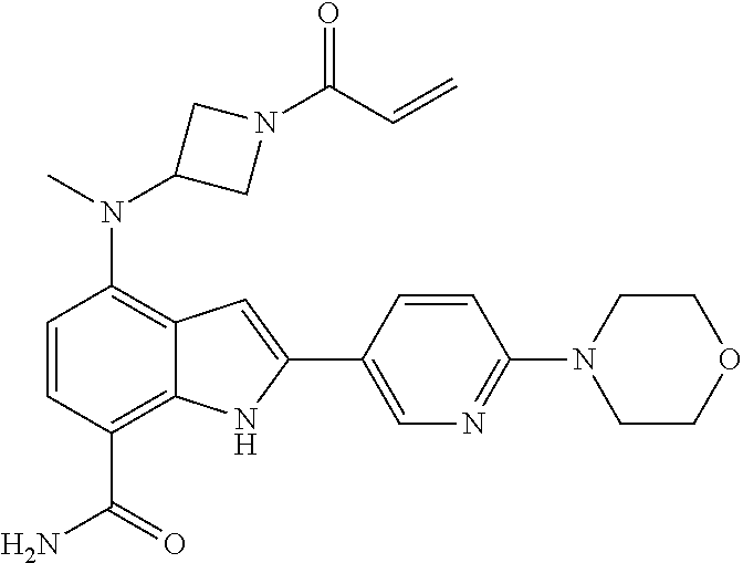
C1(N(C2CN(C(C=C)=O)C2)C)=C2C(=C(C(N)=O)C=C1)NC(C1=CN=C(N3CCOCC3)C=C1)=C2
